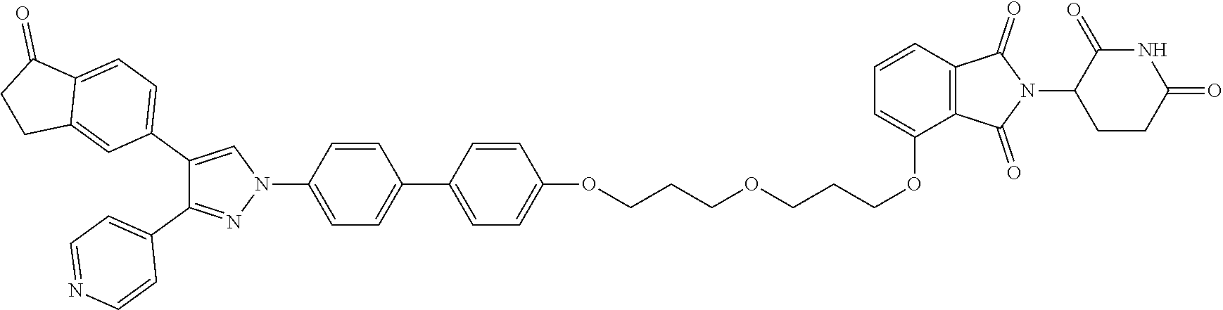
C1=CC(N2C=C(C3=CC=C4C(=C3)CCC4=O)C(C3=CC=NC=C3)=N2)=CC=C1C1=CC=C(OCCCOCCCOC2=CC=CC3=C2C(=O)N(C2CCC(=O)NC2=O)C3=O)C=C1
